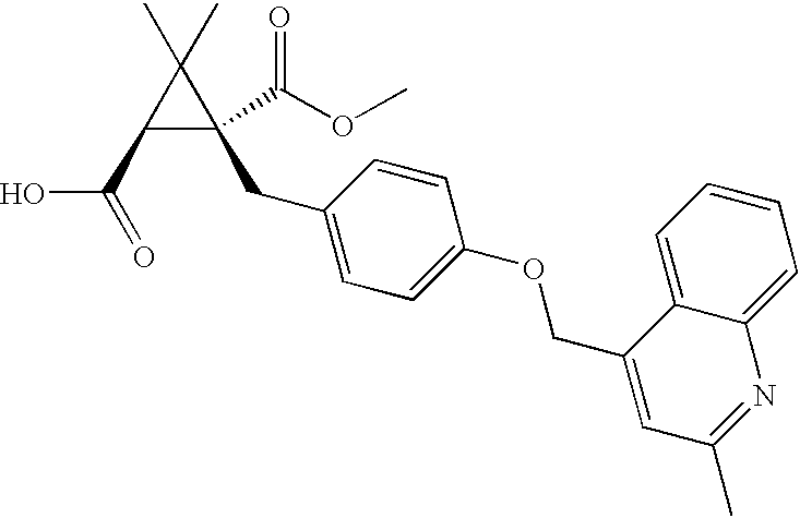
OC(=O)C1C(CC2=CC=C(OCC3=CC(C)=NC4=CC=CC=C34)C=C2)(C(OC)=O)C1(C)C
